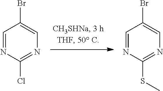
C1=NC(Cl)=NC=C1Br.C1=NC(SC)=NC=C1Br
